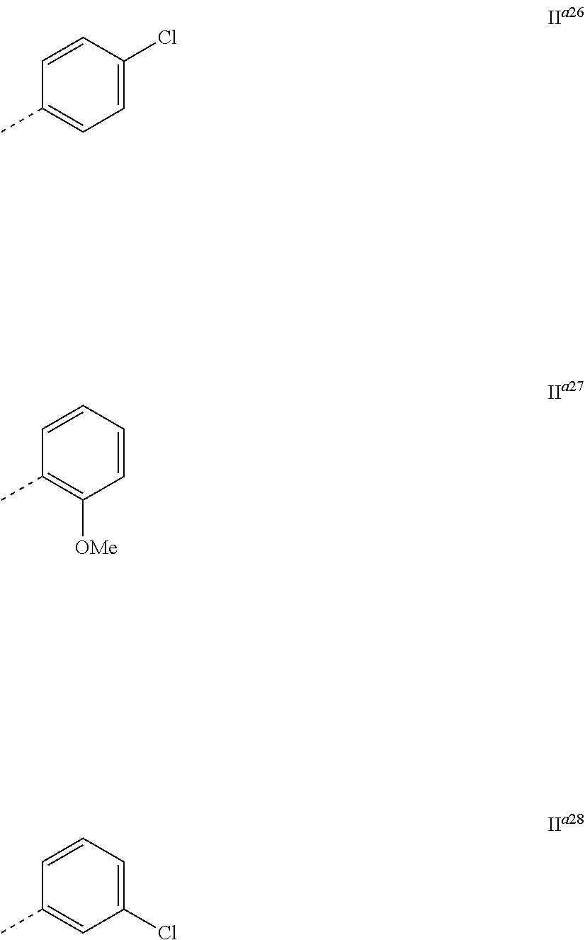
C1=C(Cl)C=CC(C)=C1.C1=CC=CC(C)=C1[OMe].C1(Cl)=CC=CC(C)=C1
